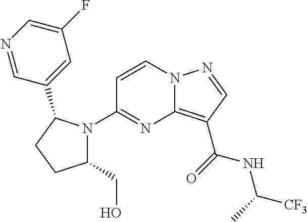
C1=CN2C(=C(C(=O)NC([CF3])C)C=N2)N=C1N1C(CO)CCC1C1=CC(F)=CN=C1
